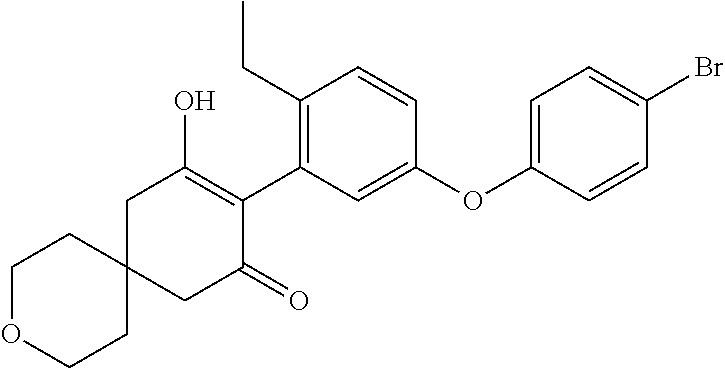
C1C2(CC(=O)C(C3=C(CC)C=CC(OC4=CC=C(Br)C=C4)=C3)=C1O)CCOCC2
